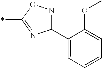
C1(C2=CC=CC=C2OC)=NOC(*)=N1
